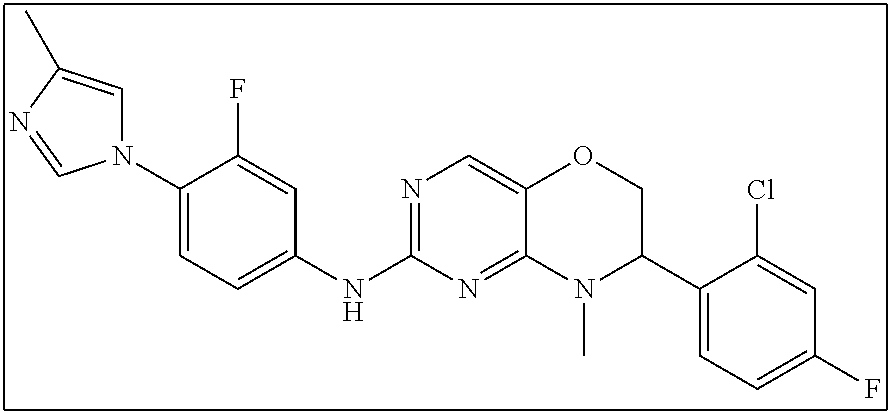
N1(C2=CC=C(NC3=NC=C4C(=N3)N(C)C(C3=CC=C(F)C=C3Cl)CO4)C=C2F)C=C(C)N=C1
